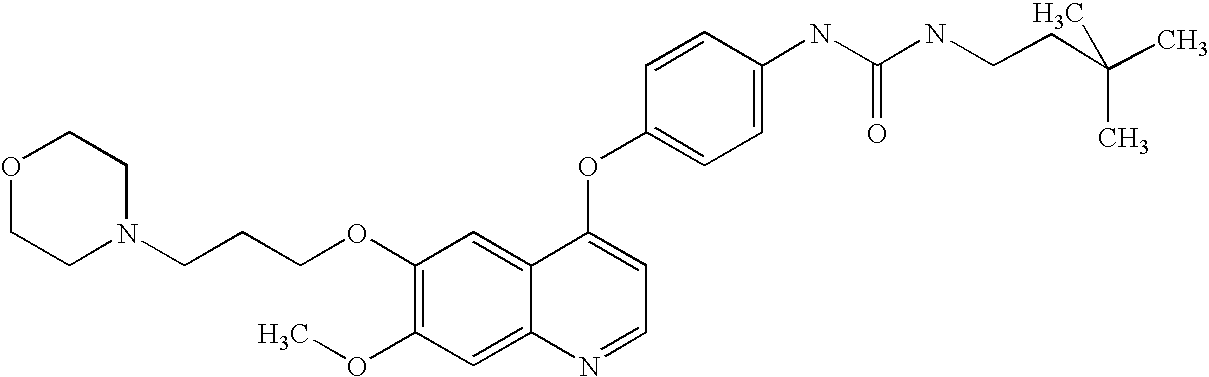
C1=CC(OC2=CC=NC3=CC(OC)=C(OCCCN4CCOCC4)C=C23)=CC=C1NC(=O)NCCC(C)(C)C
